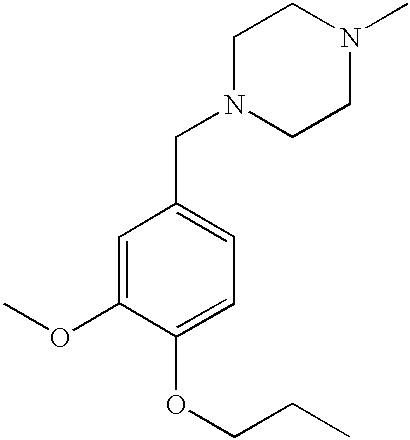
N1(CC2=CC=C(OCCC)C(OC)=C2)CCN(C)CC1
